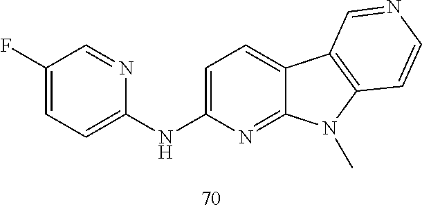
C1=C(F)C=NC(NC2=CC=C3C(=N2)N(C)C2=C3C=NC=C2)=C1
